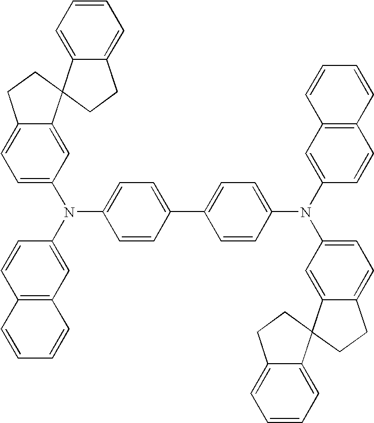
C1(C2=CC=C(N(C3=CC4=C(C=C3)C=CC=C4)C3=CC=C4C(=C3)C3(CC4)C4=CC=CC=C4CC3)C=C2)=CC=C(N(C2=CC3=C(C=C2)C=CC=C3)C2=CC=C3C(=C2)C2(CC3)C3=CC=CC=C3CC2)C=C1
